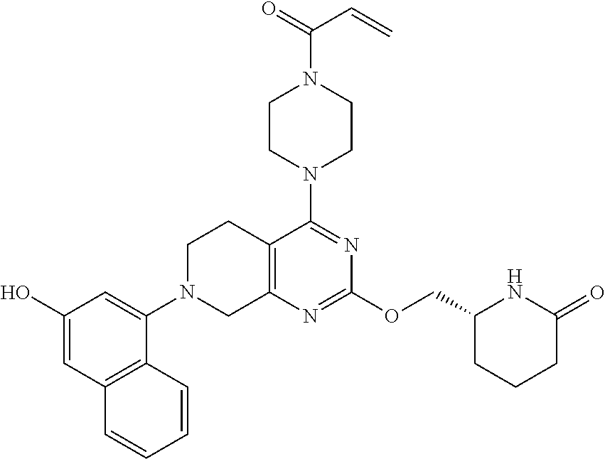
C1(O)=CC2=C(C(N3CC4=C(CC3)C(N3CCN(C(=O)C=C)CC3)=NC(OCC3CCCC(=O)N3)=N4)=C1)C=CC=C2
